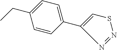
C1=CC(C2=CSN=N2)=CC=C1CC
